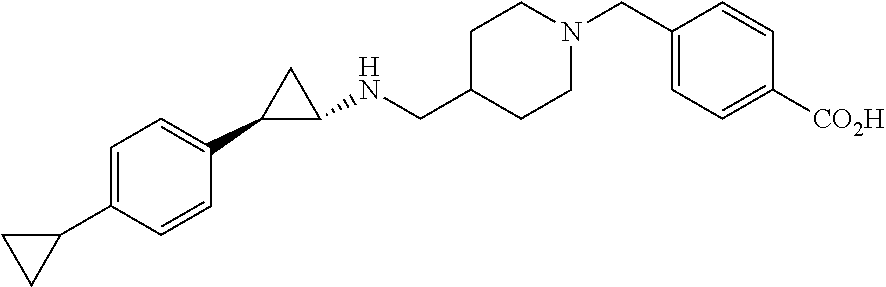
C1=C(C2CC2)C=CC(C2C(NCC3CCN(CC4=CC=C([CO2H])C=C4)CC3)C2)=C1
